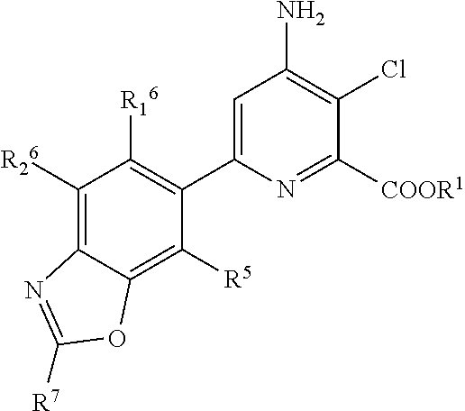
C1([R26])=C2C(=C([R5])C(C3=CC(N)=C(Cl)C([COOR1])=N3)=C1[R16])OC([R7])=N2
